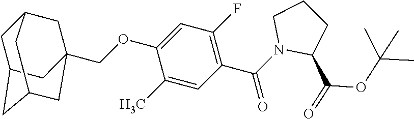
C1(C)=CC(C(N2CCCC2C(=O)OC(C)(C)C)=O)=C(F)C=C1OCC12CC3CC(CC(C1)C3)C2
